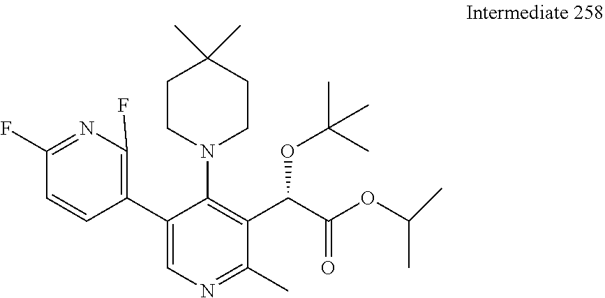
C1(C2=CN=C(C)C(C(C(OC(C)C)=O)OC(C)(C)C)=C2N2CCC(C)(C)CC2)=C(F)N=C(F)C=C1
